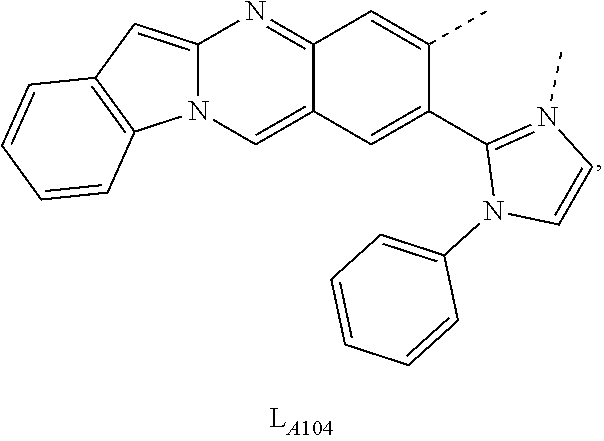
C12=CN3C(=CC4=C3C=CC=C4)N=C1C=C(C)C(C1=N(C)C=CN1C1=CC=CC=C1)=C2
